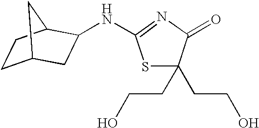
C1C2CC(NC3=NC(=O)C(CCO)(CCO)S3)C(C1)C2
